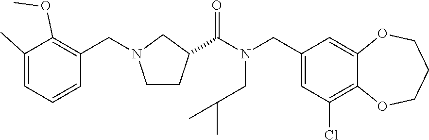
C1(CN(C(=O)C2CCN(CC3=C(OC)C(C)=CC=C3)C2)CC(C)C)=CC(Cl)=C2C(=C1)OCCCO2
